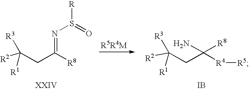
[R2]C(CC([R8])=NS(=O)[R])([R3])[R1].[R2]C(CC([R4][R5])(N)[R8])([R3])[R1].[IB]
